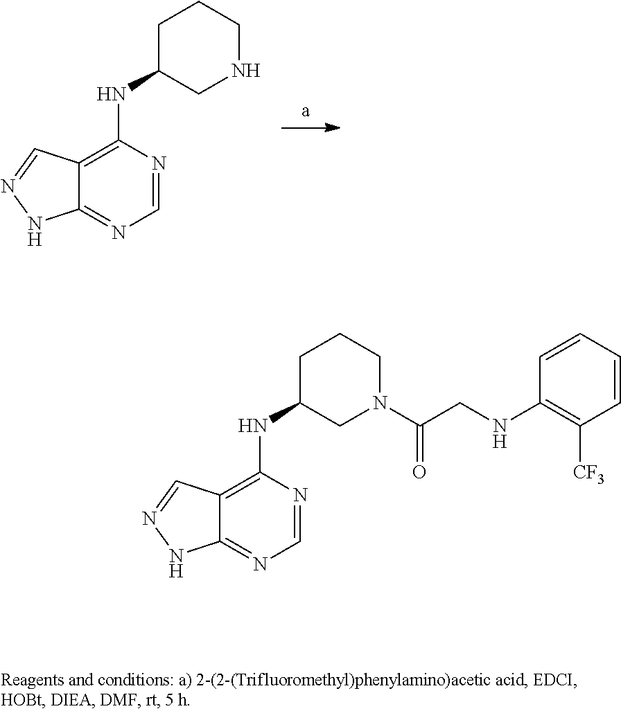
C1=NC(NC2CCCNC2)=C2C(=N1)NN=C2.C1=NC(NC2CCCN(C(CNC3=C([CF3])C=CC=C3)=O)C2)=C2C(=N1)NN=C2
